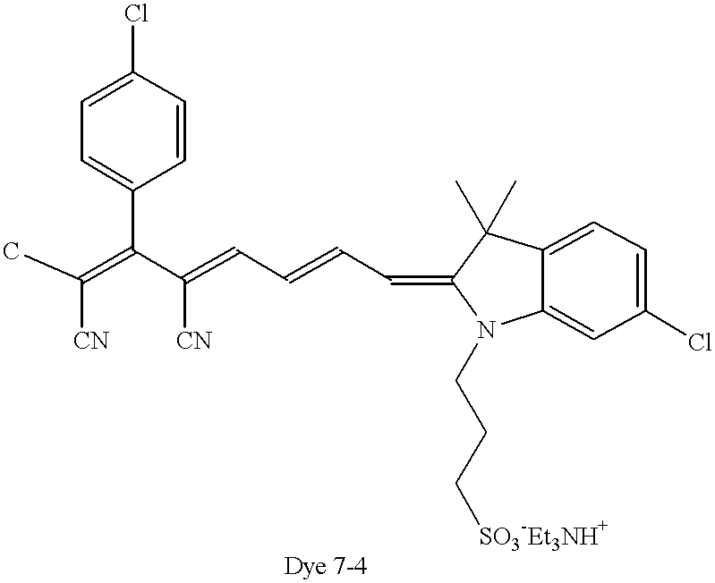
CC(=C(C(=CC=CC=C1N(CCC[SO3-Et3NH+])C2=CC(Cl)=CC=C2C1(C)C)[CN])C1=CC=C(Cl)C=C1)[CN]
